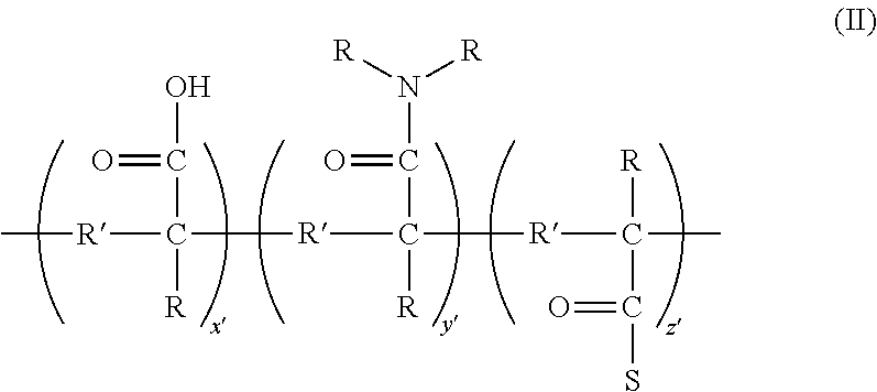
[R](C([R]C([R])(C(N([R])[R])=O)[R]C(C)([R])C(S)=O)([R])C(=O)O)C
